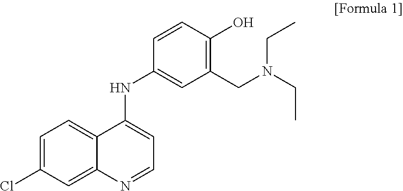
C1=C(Cl)C=C2C(=C1)C(NC1=CC(CN(CC)CC)=C(O)C=C1)=CC=N2
